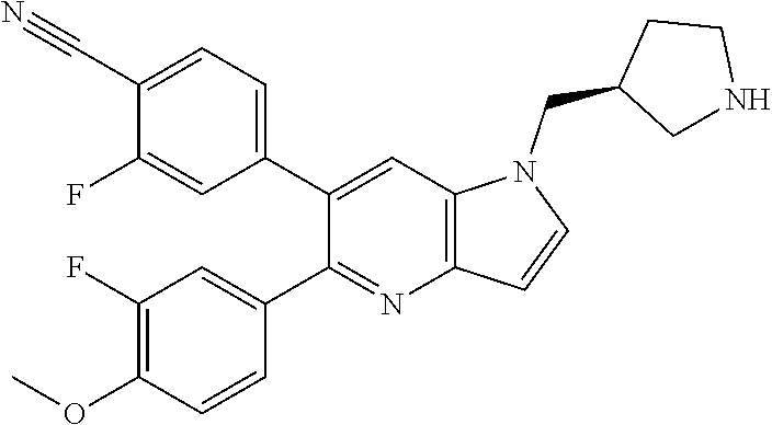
C1(C2=CC=C(C#N)C(F)=C2)=CC2=C(N=C1C1=CC(F)=C(OC)C=C1)C=CN2CC1CNCC1
